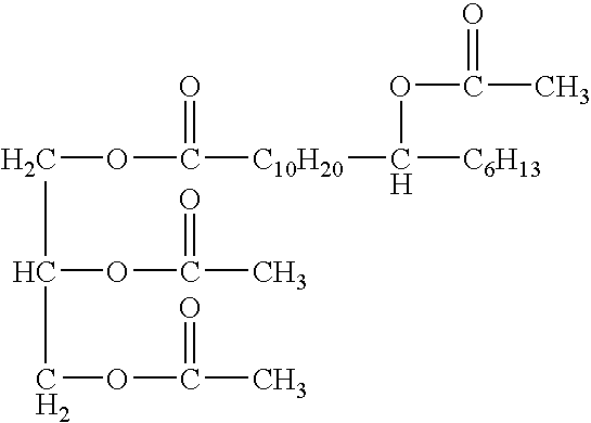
C(OC([C10H20]C([C6H13])OC(C)=O)=O)C(OC(C)=O)COC(C)=O
